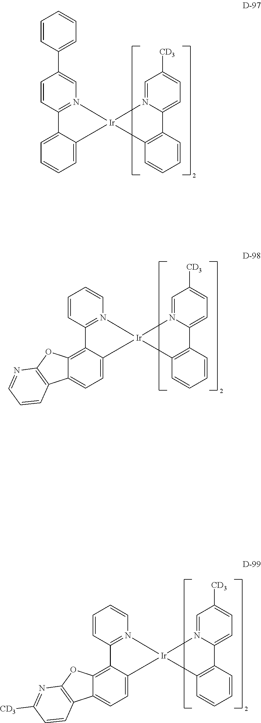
C1=CC2=N(C=C1)[Ir]1(C3=CC=C4C(=C23)OC2=C4C=CC=N2)N2=CC([CD3])=CC=C2C2=C1C=CC=C2.C1=CC2=N(C=C1)[Ir]1(C3=CC=C4C(=C23)OC2=C4C=CC([CD3])=N2)N2=CC([CD3])=CC=C2C2=C1C=CC=C2.C1=CC2=N(C=C1C1=CC=CC=C1)[Ir]1(C3=CC=CC=C23)N2=CC([CD3])=CC=C2C2=C1C=CC=C2
